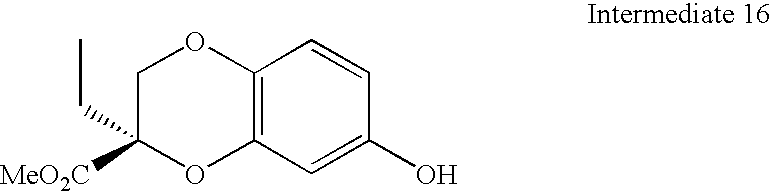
C12=C(C=C(O)C=C1)OC([MeO2C])(CC)CO2
